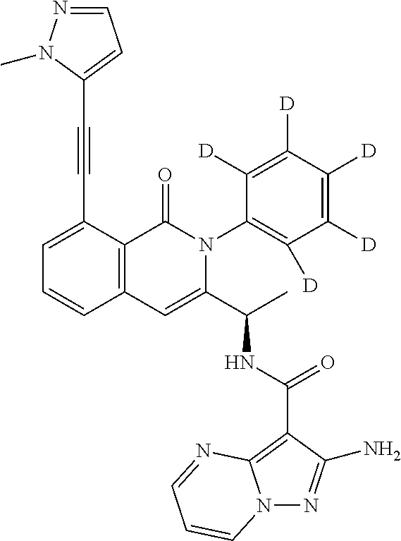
C1=C(C#CC2=CC=NN2C)C2=C(C=C1)C=C(C(C)NC(=O)C1=C3N(N=C1N)C=CC=N3)N(C1=C([D])C([D])=C([D])C([D])=C1[D])C2=O
